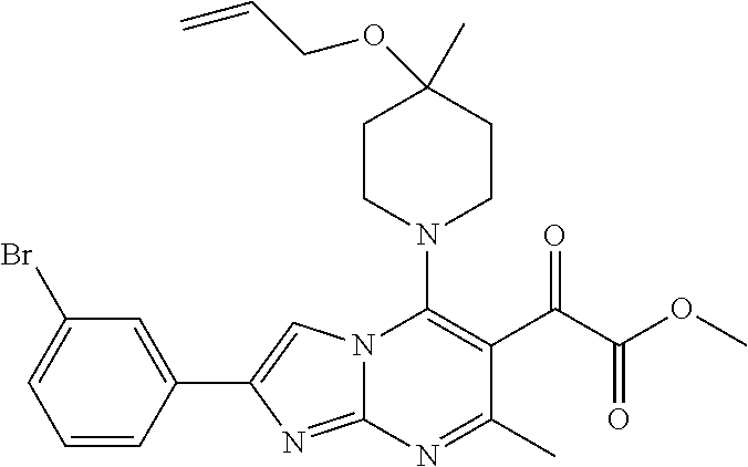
N12C(=NC(C3=CC(Br)=CC=C3)=C1)N=C(C)C(C(C(=O)OC)=O)=C2N1CCC(OCC=C)(C)CC1
